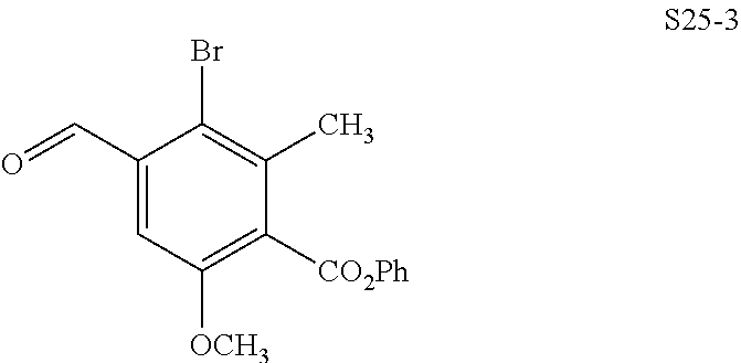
C1(C=O)=CC([OCH3])=C([CO2Ph])C(C)=C1Br
